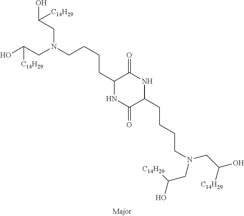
C(CC1NC(=O)C(CCCCN(CC(O)[C14H29])CC(O)[C14H29])NC1=O)CCN(CC([C14H29])O)CC([C14H29])O
